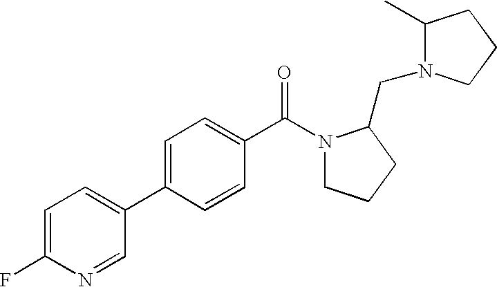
C1=C(C2=CC=C(F)N=C2)C=CC(C(N2CCCC2CN2C(C)CCC2)=O)=C1
